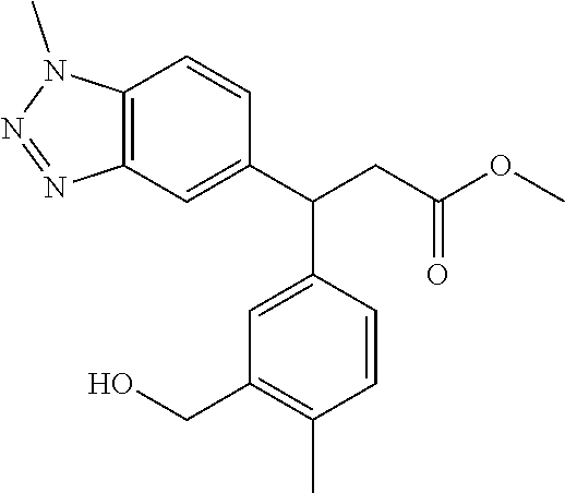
C12=C(C=CC(C(CC(OC)=O)C3=CC(CO)=C(C)C=C3)=C1)N(C)N=N2
